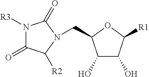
C(C1C(O)C(O)C([R1])O1)N1C([R2])C(=O)N([R3])C1=O
